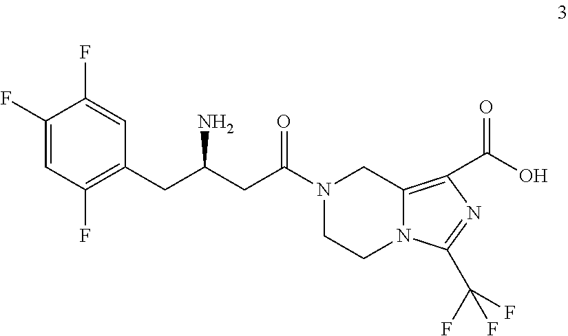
C1(F)=CC(F)=C(CC(CC(N2CCN3C(=C(C(O)=O)N=C3C(F)(F)F)C2)=O)N)C=C1F
